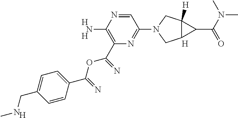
C1=CC(CNC)=CC=C1C(OC(=N)C1=C(N)N=CC(N2CC3C([H])(C2)C3C(N(C)C)=O)=N1)=N.[H].[H].[H].[H]
